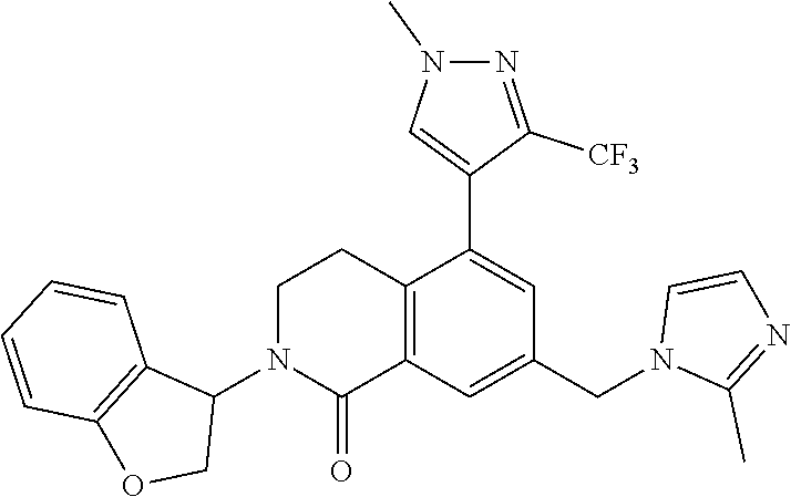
C12=C(C=C(CN3C(C)=NC=C3)C=C1C1=CN(C)N=C1[CF3])C(=O)N(C1C3=C(OC1)C=CC=C3)CC2
